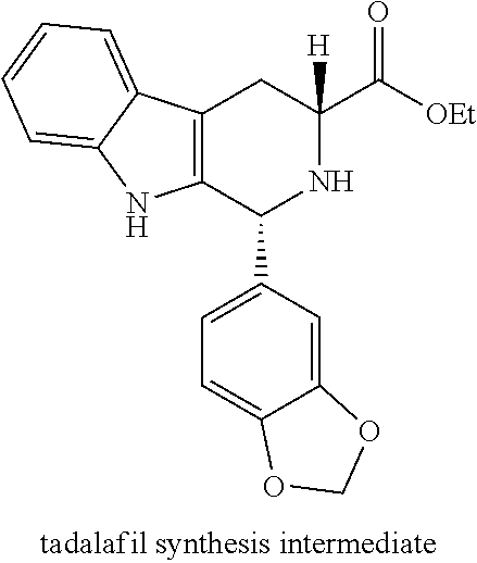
C12=C(C(C3=CC=C4C(=C3)OCO4)NC(C([OEt])=O)([H])C1)NC1=CC=CC=C21
